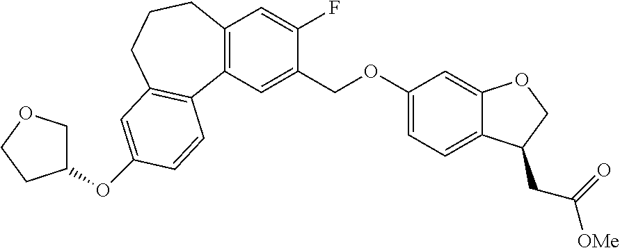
C12=C(C=C(COC3=CC=C4C(=C3)OCC4CC(=O)[OMe])C(F)=C1)C1=C(CCC2)C=C(OC2COCC2)C=C1
